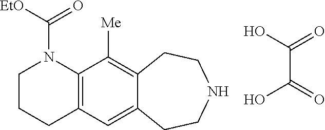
O=C(C(=O)O)O.C12=C(C=C3C(=C1[Me])CCNCC3)CCCN2C(=O)[EtO]
